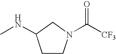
C1C(NC)CCN1C([CF3])=O
